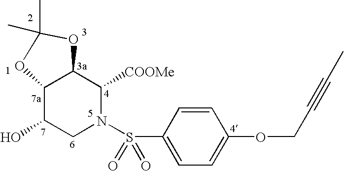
C12C(O)CN(S(C3=CC=C(OCC#CC)C=C3)(=O)=O)C([COOMe])C1OC(C)(C)O2
